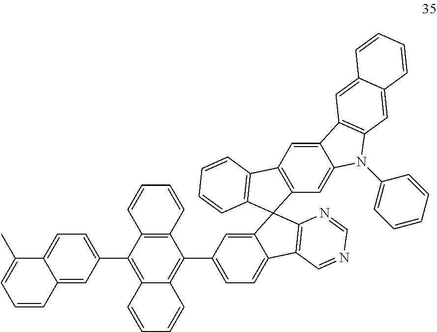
C12=C(C(C3=CC=C4C(=C3)C3(C5=C4C=NC=N5)C4=C(C=C5C(=C4)N(C4=CC=CC=C4)C4=C5C=C5C(=C4)C=CC=C5)C4=C3C=CC=C4)=C3C(=C1C1=CC=C4C(=C1)C=CC=C4C)C=CC=C3)C=CC=C2
